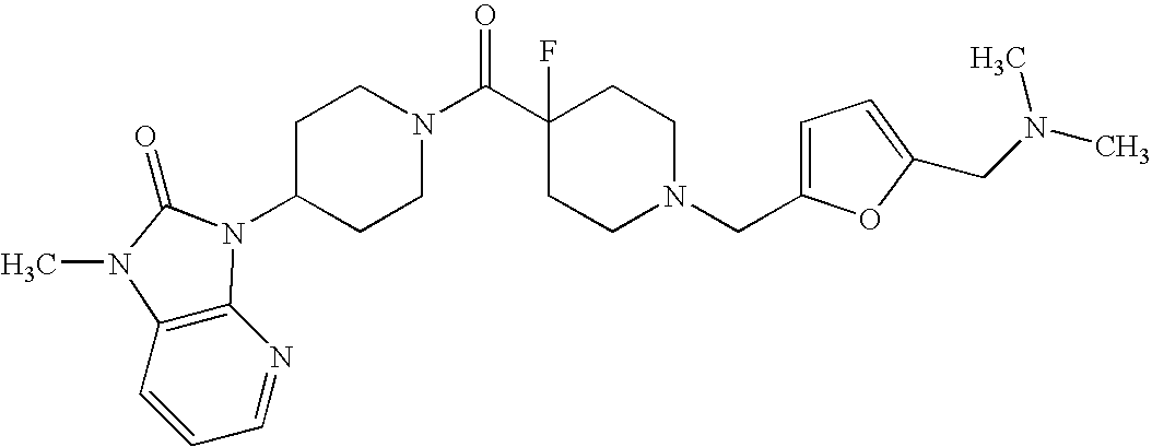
C1=NC2=C(C=C1)N(C)C(=O)N2C1CCN(C(C2(F)CCN(CC3=CC=C(CN(C)C)O3)CC2)=O)CC1
